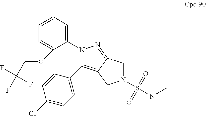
C12=C(C3=CC=C(Cl)C=C3)N(C3=CC=CC=C3OCC(F)(F)F)N=C1CN(S(=O)(=O)N(C)C)C2
